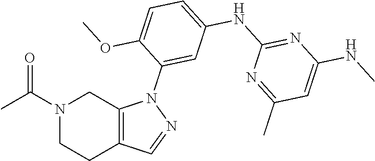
N1(C(C)=O)CCC2=C(C1)N(C1=CC(NC3=NC(NC)=CC(C)=N3)=CC=C1OC)N=C2
